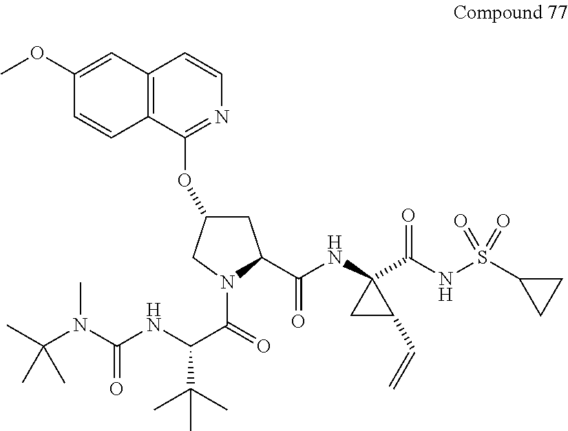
C12=C(C=CN=C1OC1CC(C(NC3(C(=O)NS(=O)(=O)C4CC4)CC3C=C)=O)N(C(=O)C(NC(N(C(C)(C)C)C)=O)C(C)(C)C)C1)C=C(OC)C=C2
